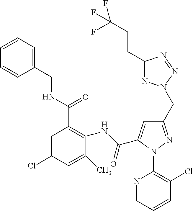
C1=CC=C(CNC(=O)C2=C(NC(=O)C3=CC(CN4N=C(CCC(F)(F)F)N=N4)=NN3C3=C(Cl)C=CC=N3)C(C)=CC(Cl)=C2)C=C1
